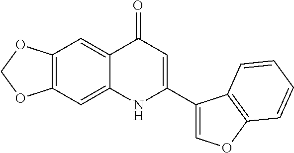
C12=C(C=C3C(=C1)C(=O)C=C(C1=COC4=C1C=CC=C4)N3)OCO2
